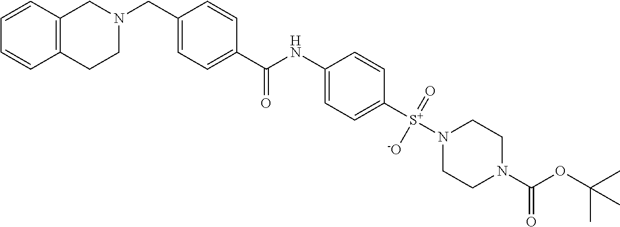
C1=CC2=C(C=C1)CCN(CC1=CC=C(C(NC3=CC=C([S+](N4CCN(C(OC(C)(C)C)=O)CC4)(=O)[-O])C=C3)=O)C=C1)C2
